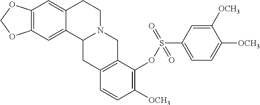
C12=C(C=C3C(=C1)C1N(CC3)CC3=C(C1)C=CC([OCH3])=C3OS(C1=CC=C([OCH3])C([OCH3])=C1)(=O)=O)OCO2
